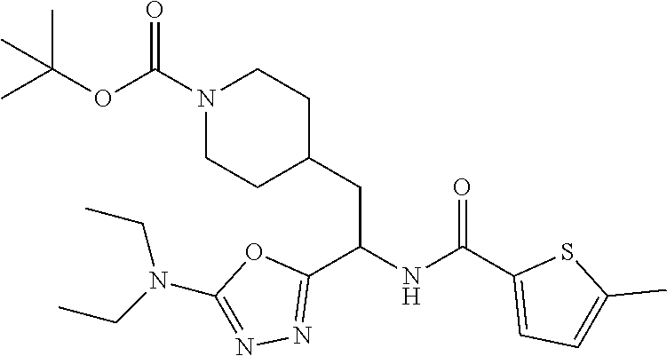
C1=C(C(NC(C2=NN=C(N(CC)CC)O2)CC2CCN(C(=O)OC(C)(C)C)CC2)=O)SC(C)=C1
